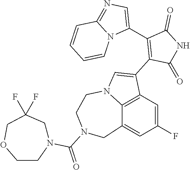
C12=C3C=C(F)C=C1CN(C(=O)N1CC(F)(F)COCC1)CCN2C=C3C1=C(C2=CN=C3N2C=CC=C3)C(=O)NC1=O
